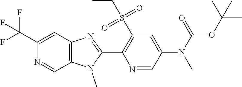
C1(C(F)(F)F)=CC2=C(C=N1)N(C)C(C1=C(S(=O)(=O)CC)C=C(N(C(OC(C)(C)C)=O)C)C=N1)=N2
